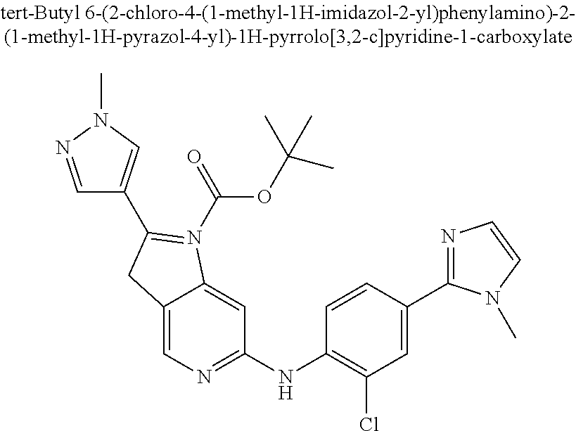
C12=CN=C(NC3=C(Cl)C=C(C4=NC=CN4C)C=C3)C=C1N(C(=O)OC(C)(C)C)=C(C1=CN(C)N=C1)C2
